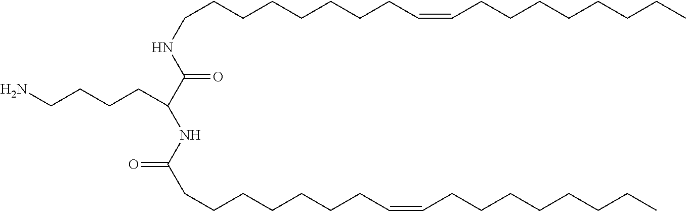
C(CCCCCCCC=CCCCCCCCC)NC(C(NC(CCCCCCCC=CCCCCCCCC)=O)CCCCN)=O
